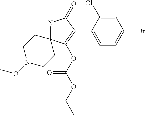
N1C2(C(OC(=O)OCC)=C(C3=CC=C(Br)C=C3Cl)C1=O)CCN(OC)CC2
